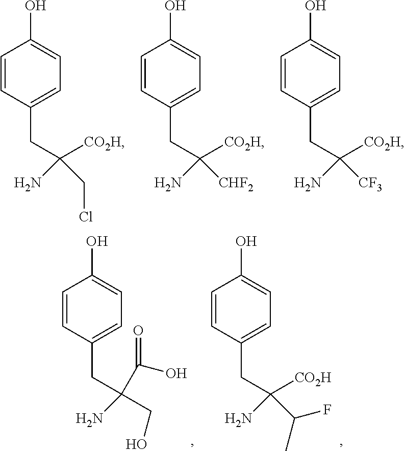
C1=CC(CC([CO2H])(CCl)N)=CC=C1O.C1=CC(CC([CO2H])([CHF2])N)=CC=C1O.C1=CC(CC([CO2H])([CF3])N)=CC=C1O.C1=CC(CC(C(=O)O)(CO)N)=CC=C1O.C1=CC(CC([CO2H])(C(F)C)N)=CC=C1O
